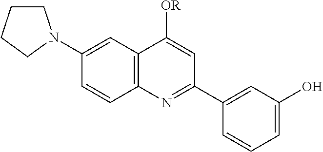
C12=C(C=C(N3CCCC3)C=C1)C([OR])=CC(C1=CC(O)=CC=C1)=N2
